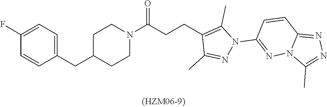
C(C1CCN(C(CCC2=C(C)N(C3=NN4C(=NN=C4C)C=C3)N=C2C)=O)CC1)C1=CC=C(F)C=C1
